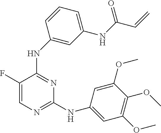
C1(F)=CN=C(NC2=CC(OC)=C(OC)C(OC)=C2)N=C1NC1=CC(NC(C=C)=O)=CC=C1
